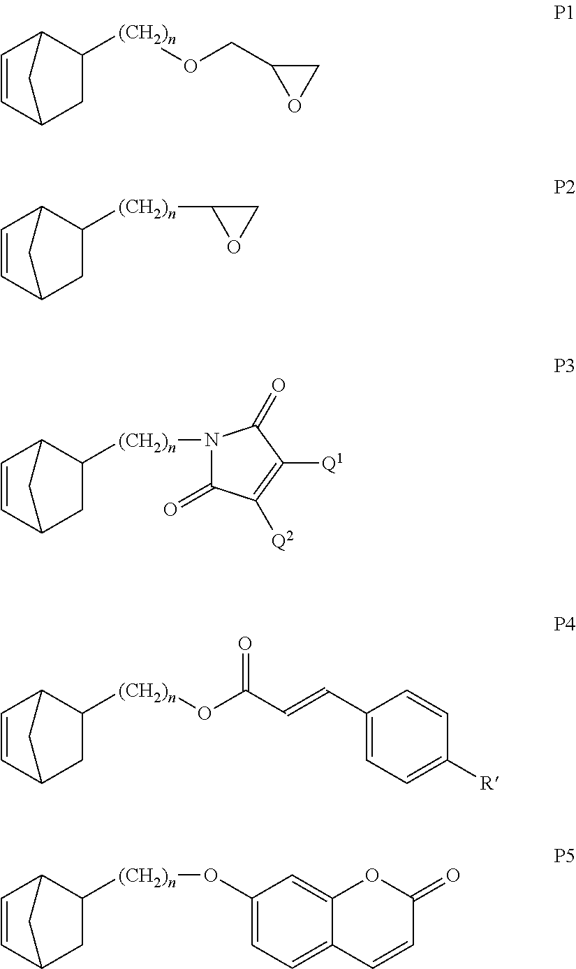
C1C2C=CC(C1[(CH2)n]OCC1OC1)C2.C1C2C=CC(C1[(CH2)n]C1OC1)C2.C1C2C=CC(C1[(CH2)n]N1C(=O)C([Q2])=C([Q1])C1=O)C2.C1C2C=CC(C1[(CH2)n]OC(=O)C=CC1=CC=C([R])C=C1)C2.C1C2C=CC(C1[(CH2)n]OC1=CC=C3C(=C1)OC(=O)C=C3)C2
